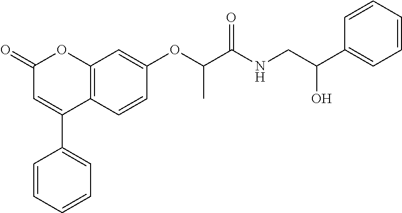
C12=C(C=CC(OC(C(NCC(C3=CC=CC=C3)O)=O)C)=C1)C(C1=CC=CC=C1)=CC(=O)O2
